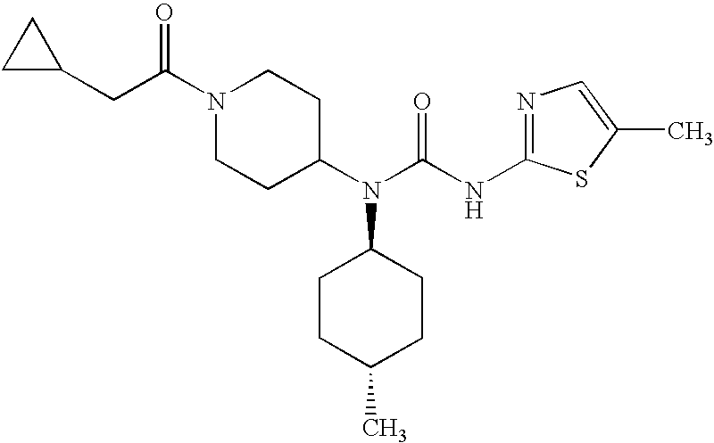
N1=C(NC(N(C2CCN(C(CC3CC3)=O)CC2)C2CCC(C)CC2)=O)SC(C)=C1
